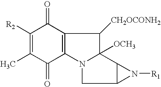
C1([R2])=C(C)C(=O)C2=C(C1=O)C([CH2OCONH2])C1([OCH3])N2CC2C1N2[R1]
